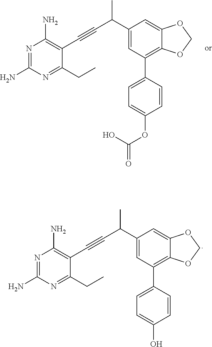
N1=C(N)N=C(CC)C(C#CC(C2=CC(C3=CC=C(OC(O)=O)C=C3)=C3C(=C2)OCO3)C)=C1N.N1=C(N)N=C(CC)C(C#CC(C2=CC(C3=CC=C(O)C=C3)=C3C(=C2)OCO3)C)=C1N
